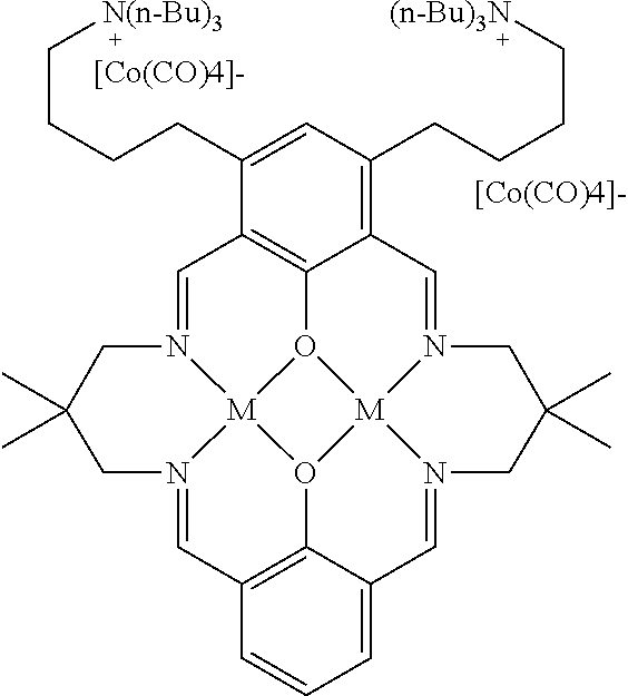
C1=N2[M]34O5C6=C1C(CCCC[N(n-Bu)3])=CC(CCCC[(n-Bu)3N])=C6C=N1[M]56O3C3=C(C=N4CC(C)(C)C2)C=CC=C3C=N6CC(C)(C)C1.[[Co(CO)4]-].[[Co(CO)4]-]
